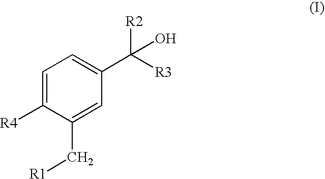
C1=C([R4])C(C[R1])=CC(C(O)([R3])[R2])=C1
